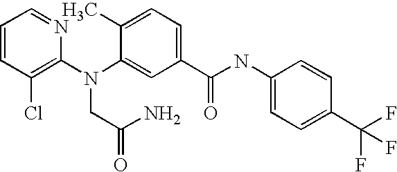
C1=CC(Cl)=C(N(C2=CC(C(NC3=CC=C(C(F)(F)F)C=C3)=O)=CC=C2C)CC(N)=O)N=C1
